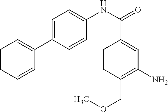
C1=CC=CC(C2=CC=C(NC(=O)C3=CC(N)=C(COC)C=C3)C=C2)=C1
